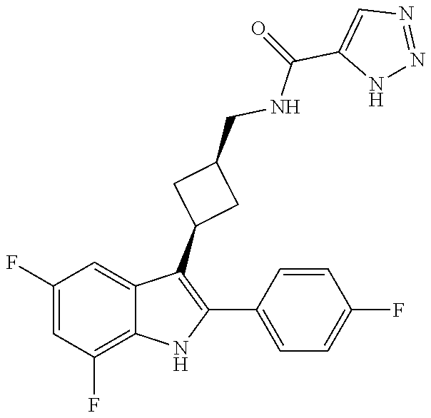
O=C(NCC1CC(C2=C(C3=CC=C(F)C=C3)NC3=C(F)C=C(F)C=C23)C1)C1=CN=NN1
